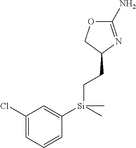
C1(N)=NC(CC[Si](C)(C2=CC(Cl)=CC=C2)C)CO1
